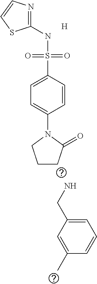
[H].NCC1=CC=CC(C)=C1.C1(NS(C2=CC=C(N3CCCC3=O)C=C2)(=O)=O)=NC=CS1
